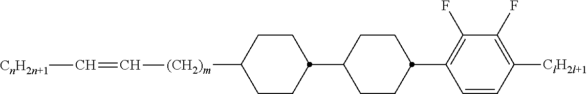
C1C(C2CCC([(CH2)m]C=C[CnH2n+1])CC2)CCC(C2=C(F)C(F)=C([ClH2l+1])C=C2)C1
